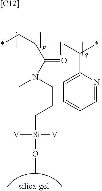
*CC(CC(*)C1=CC=CC=N1)C(N(CCC[Si]([V])([V])OC)C)=O.[[C12]]
